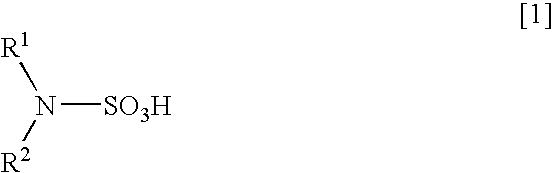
N([SO3H])([R1])[R2]
